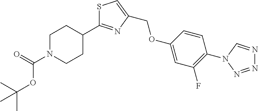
C1N(C(=O)OC(C)(C)C)CCC(C2=NC(COC3=CC(F)=C(N4C=NN=N4)C=C3)=CS2)C1
